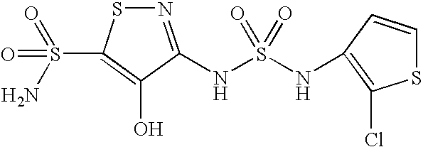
N1=C(NS(=O)(NC2=C(Cl)SC=C2)=O)C(O)=C(S(=O)(=O)N)S1
